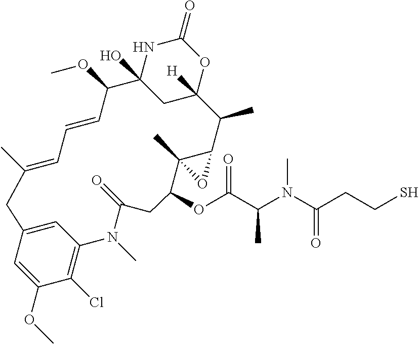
CC1=CC=CC(OC)C2(O)CC([H])(OC(=O)N2)C(C)C2C(C)(C(OC(C(N(C(CCS)=O)C)C)=O)CC(=O)N(C)C3=C(Cl)C(OC)=CC(=C3)C1)O2
